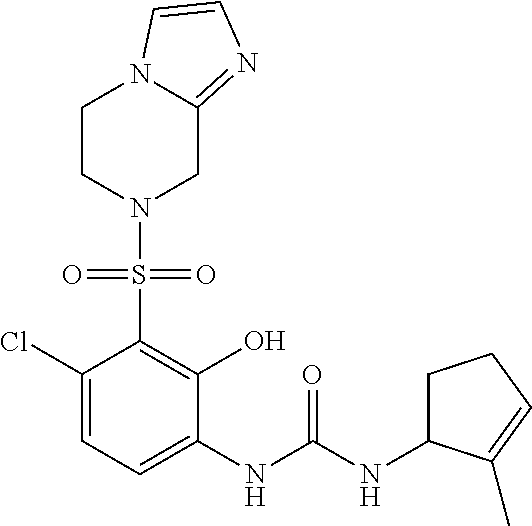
C1(Cl)=CC=C(NC(NC2CCC=C2C)=O)C(O)=C1S(=O)(=O)N1CC2=NC=CN2CC1
